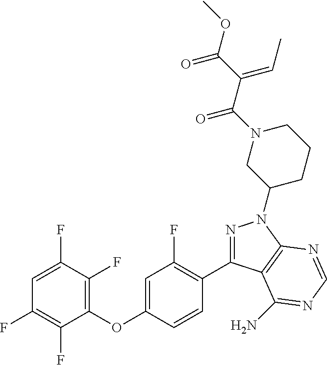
C1(OC2=CC(F)=C(C3=NN(C4CCCN(C(C(C(OC)=O)=CC)=O)C4)C4=C3C(N)=NC=N4)C=C2)=C(F)C(F)=CC(F)=C1F
